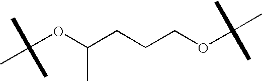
C(OC(C)CCCOC(C)(C)C)(C)(C)C
